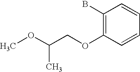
COC(COC1=C(B)C=CC=C1)C
